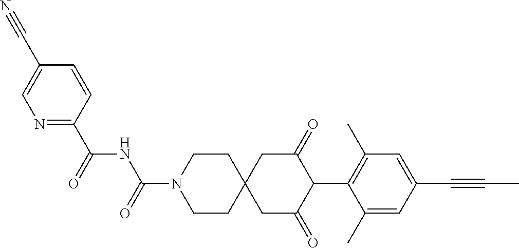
C1CN(C(=O)NC(C2=NC=C(C#N)C=C2)=O)CCC12CC(=O)C(C1=C(C)C=C(C#CC)C=C1C)C(=O)C2
